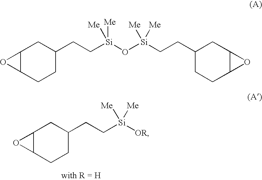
C12C(O1)CC(CC[Si]([Me])([Me])[OR])CC2.C12C(O1)CC(CC[Si](O[Si](CCC1CC3OC3CC1)([Me])[Me])([Me])[Me])CC2
